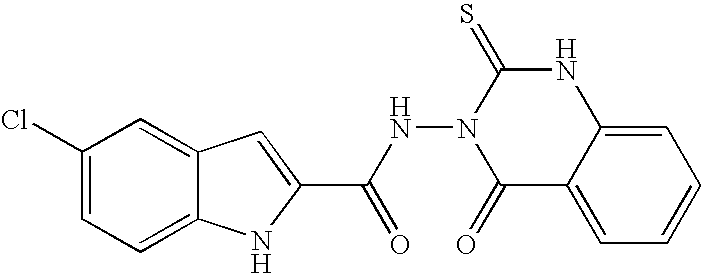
C12=CC=C(Cl)C=C1C=C(C(NN1C(=O)C3=CC=CC=C3NC1=S)=O)N2
